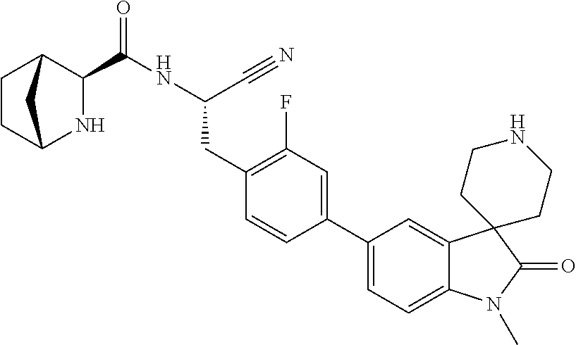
C1CC2NC(C(NC(C#N)CC3=C(F)C=C(C4=CC=C5C(=C4)C4(C(=O)N5C)CCNCC4)C=C3)=O)C1C2
